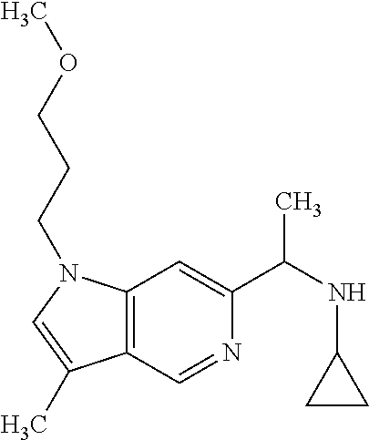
C12=C(N(CCCOC)C=C1C)C=C(C(NC1CC1)C)N=C2
